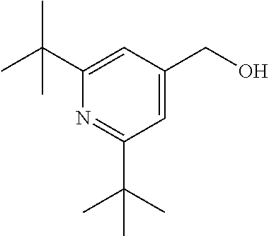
C1=C(CO)C=C(C(C)(C)C)N=C1C(C)(C)C
